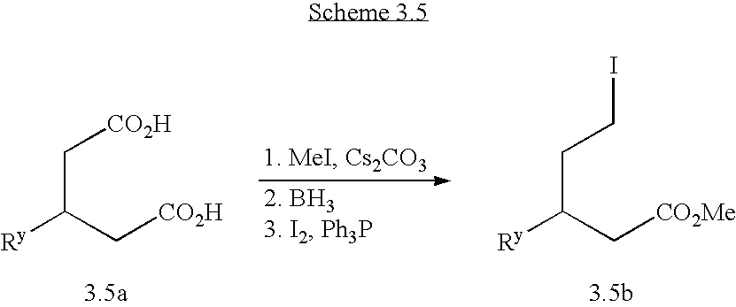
C(C([Ry])C[CO2H])[CO2H].C(C([Ry])C[CO2Me])CI
